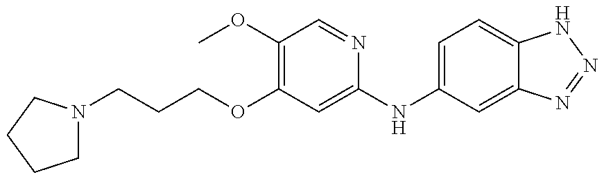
C(OC1=C(OC)C=NC(NC2=CC=C3C(=C2)N=NN3)=C1)CCN1CCCC1
